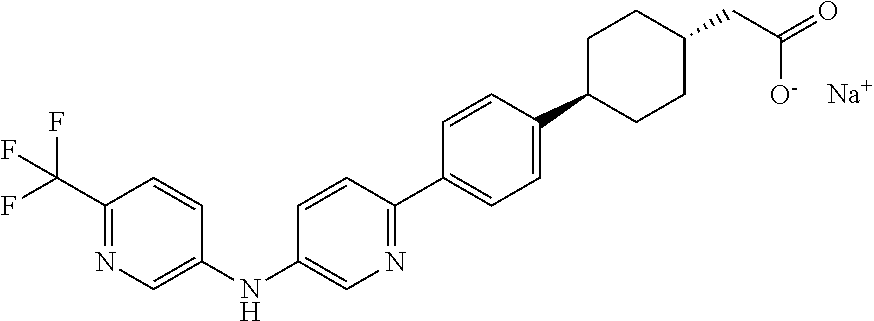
C1(C(F)(F)F)=NC=C(NC2=CN=C(C3=CC=C(C4CCC(CC([O-])=O)CC4)C=C3)C=C2)C=C1.[Na]
